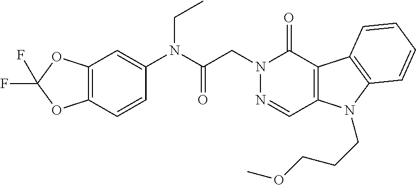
C12=C(C(=O)N(CC(=O)N(C3=CC4=C(C=C3)OC(F)(F)O4)CC)N=C1)C1=C(N2CCCOC)C=CC=C1
